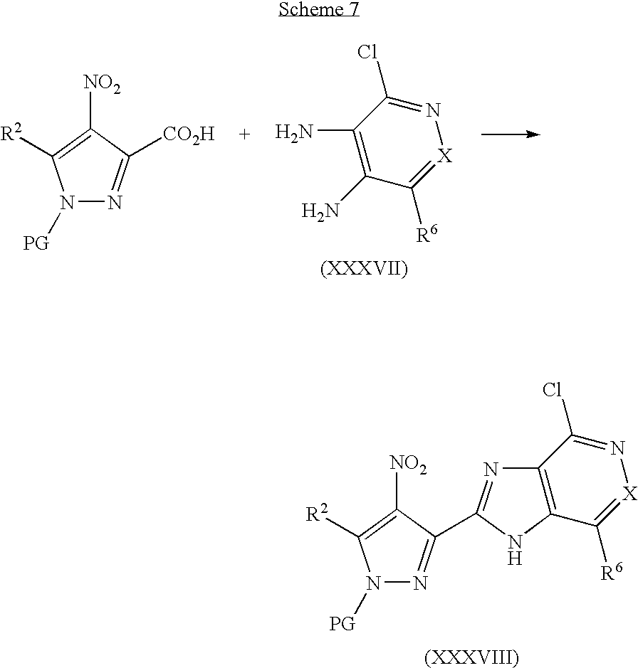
N1=C(Cl)C(N)=C(N)C([R6])=[X]1.N1([PG])N=C([CO2H])C([NO2])=C1[R2].N1([PG])N=C(C2=NC3=C(N2)C([R6])=[X]N=C3Cl)C([NO2])=C1[R2]
